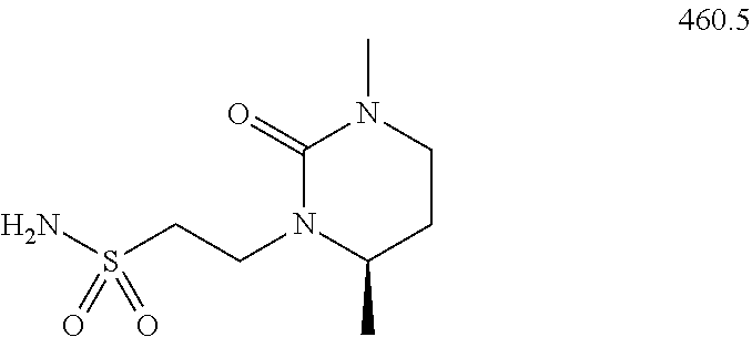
NS(=O)(CCN1C(C)CCN(C)C1=O)=O
